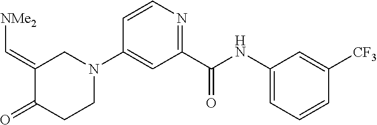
C1(=C[NMe2])C(=O)CCN(C2=CC(C(NC3=CC=CC([CF3])=C3)=O)=NC=C2)C1
